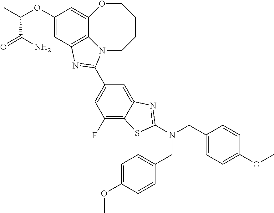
C1(F)=C2C(=CC(C3=NC4=C5C(=CC(OC(C)C(=O)N)=C4)OCCCCN53)=C1)N=C(N(CC1=CC=C(OC)C=C1)CC1=CC=C(OC)C=C1)S2
